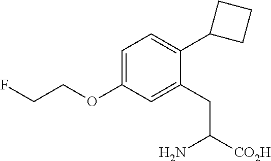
C1=C(OCCF)C=C(CC([CO2H])N)C(C2CCC2)=C1
